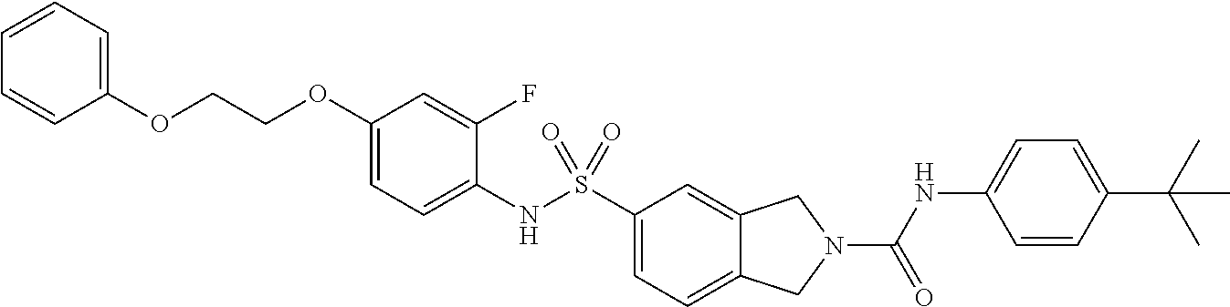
C1(OCCOC2=CC=CC=C2)=CC=C(NS(C2=CC=C3C(=C2)CN(C(NC2=CC=C(C(C)(C)C)C=C2)=O)C3)(=O)=O)C(F)=C1
